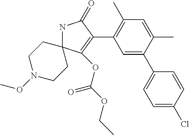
N1C2(C(OC(OCC)=O)=C(C3=C(C)C=C(C)C(C4=CC=C(Cl)C=C4)=C3)C1=O)CCN(OC)CC2
